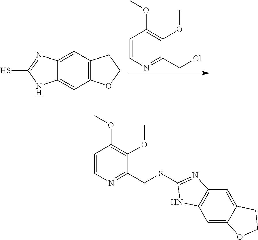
C12=C(C=C3C(=C1)NC(S)=N3)CCO2.C1=CN=C(CCl)C(OC)=C1OC.C1=CN=C(CSC2=NC3=C(C=C4C(=C3)CCO4)N2)C(OC)=C1OC
